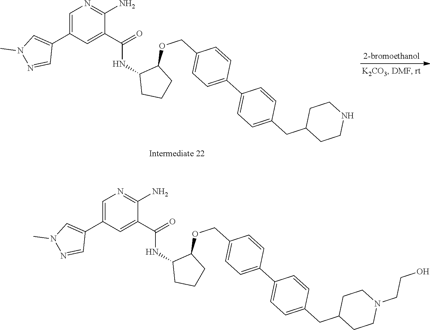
C1=C(C2=CN(C)N=C2)C=C(C(=O)NC2CCCC2OCC2=CC=C(C3=CC=C(CC4CCNCC4)C=C3)C=C2)C(N)=N1.C1=C(C2=CN(C)N=C2)C=C(C(=O)NC2CCCC2OCC2=CC=C(C3=CC=C(CC4CCN(CCO)CC4)C=C3)C=C2)C(N)=N1
